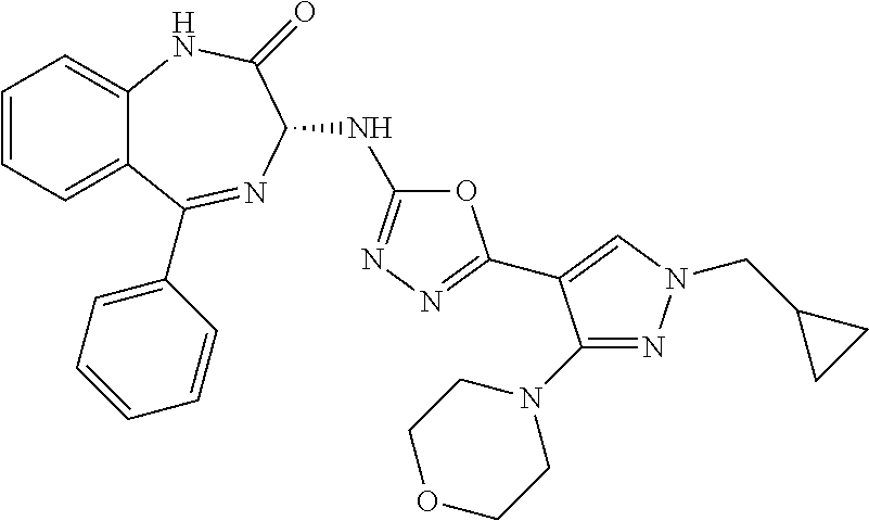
C1=CC=C2C(=C1)NC(=O)C(NC1=NN=C(C3=CN(CC4CC4)N=C3N3CCOCC3)O1)N=C2C1=CC=CC=C1
